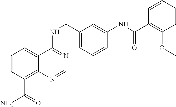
C1=CC(C(N)=O)=C2C(=C1)C(NCC1=CC=CC(NC(C3=C(OC)C=CC=C3)=O)=C1)=NC=N2
